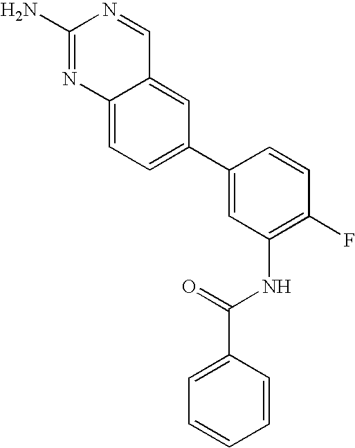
C1(N)=NC2=CC=C(C3=CC(NC(C4=CC=CC=C4)=O)=C(F)C=C3)C=C2C=N1
